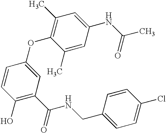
C1(O)=C(C(NCC2=CC=C(Cl)C=C2)=O)C=C(OC2=C(C)C=C(NC(C)=O)C=C2C)C=C1
